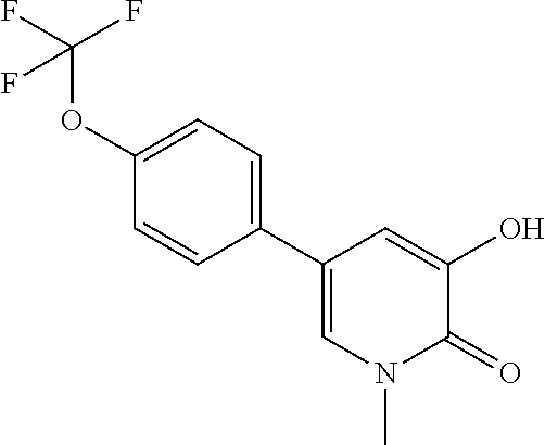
C1(OC(F)(F)F)=CC=C(C2=CN(C)C(=O)C(O)=C2)C=C1
